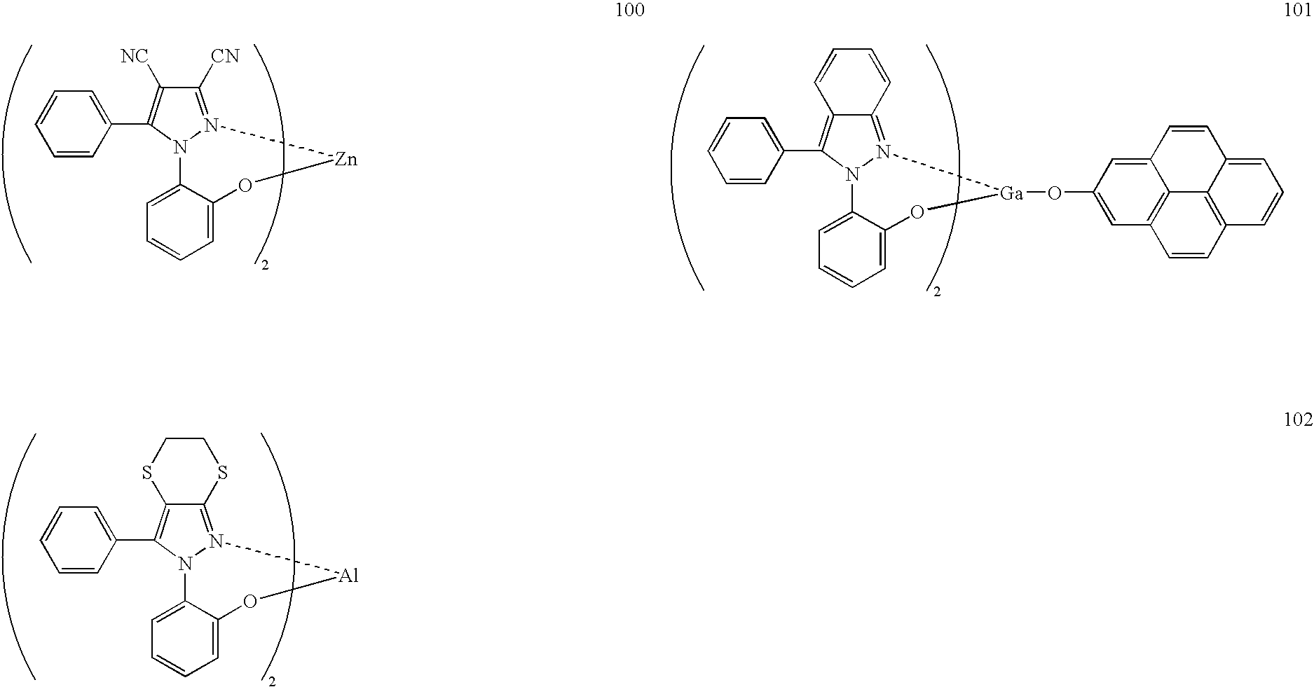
C1=CC(C2=C([NC])C([CN])=N3N2C2=CC=CC=C2O[Zn]3)=CC=C1.C1=CC(C2=C3C(=N4N2C2=CC=CC=C2O[Ga]4OC2=CC4=C5C(=C2)C=CC2=CC=CC(=C52)C=C4)C=CC=C3)=CC=C1.C1=CC(C2=C3C(=N4N2C2=CC=CC=C2O[Al]4)SCCS3)=CC=C1
